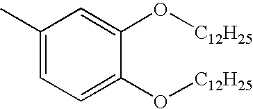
C1(O[C12H25])=CC(C)=CC=C1O[C12H25]
